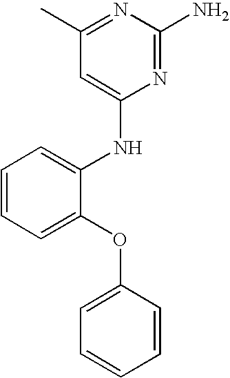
C1=CC=C(OC2=CC=CC=C2)C(NC2=CC(C)=NC(N)=N2)=C1
